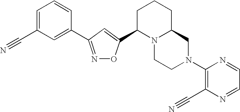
N1=C(C2=CC(C#N)=CC=C2)C=C(C2N3C(CCC2)CN(C2=C(C#N)N=CC=N2)CC3)O1
